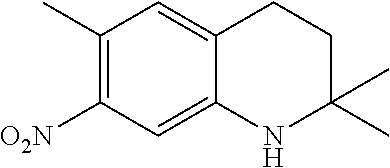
C1(C)=C([O2N])C=C2C(=C1)CCC(C)(C)N2
